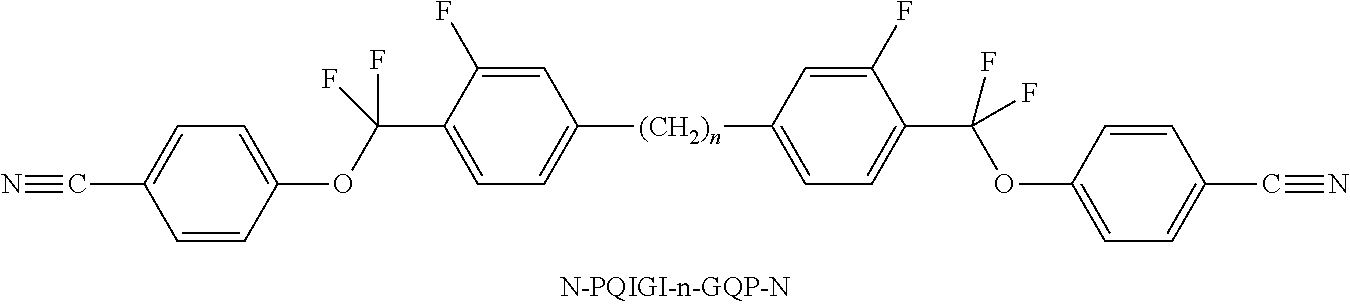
C(C1=CC=C([(CH2)n]C2=CC=C(C(OC3=CC=C(C#N)C=C3)(F)F)C(F)=C2)C=C1F)(OC1=CC=C(C#N)C=C1)(F)F
